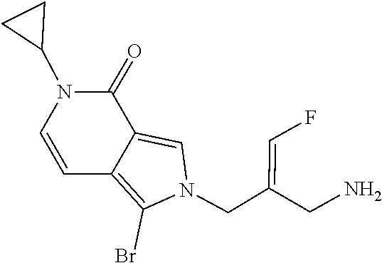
C12=C(Br)N(CC(=CF)CN)C=C1C(=O)N(C1CC1)C=C2
